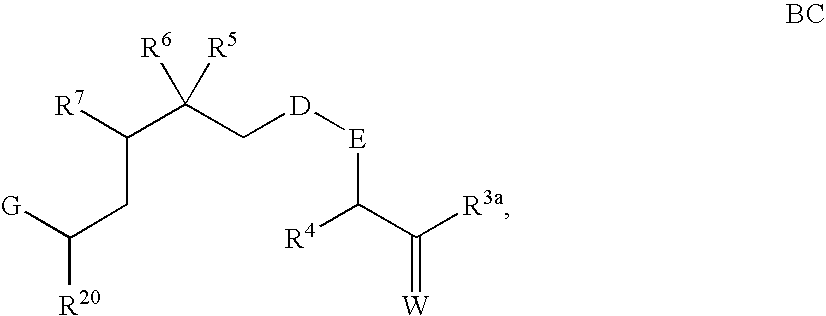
[R7]C(C(C[D][E]C(C([R3a])=[W])[R4])([R6])[R5])CC([R20])[G]
